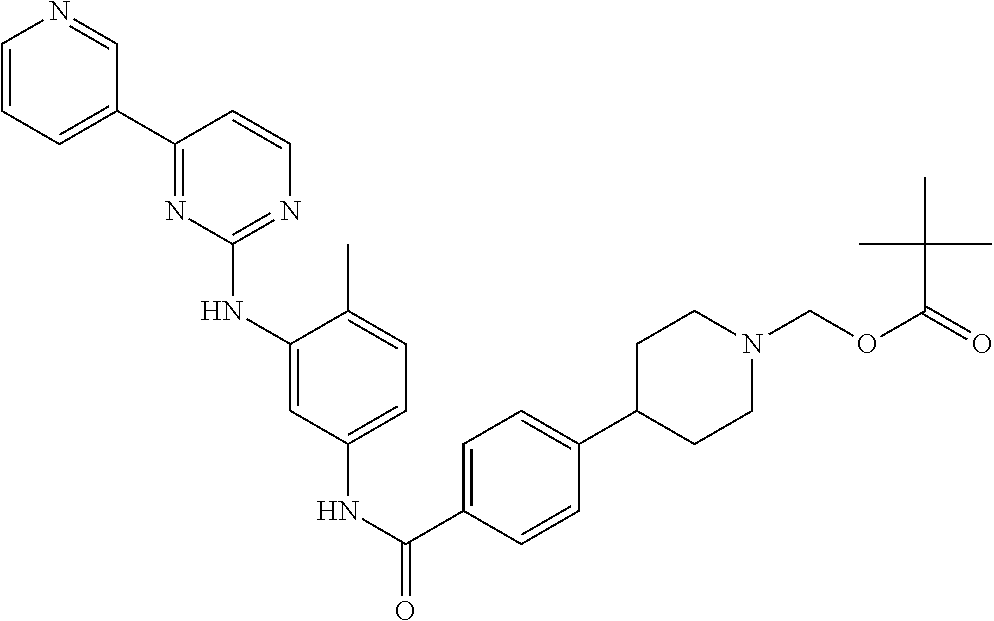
C1=CC=C(C2=NC(NC3=CC(NC(=O)C4=CC=C(C5CCN(COC(=O)C(C)(C)C)CC5)C=C4)=CC=C3C)=NC=C2)C=N1
